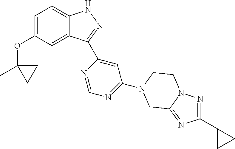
C1=C(OC2(C)CC2)C=C2C(=C1)NN=C2C1=CC(N2CCN3N=C(C4CC4)N=C3C2)=NC=N1
